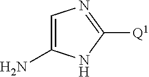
C1=C(N)NC([Q1])=N1
